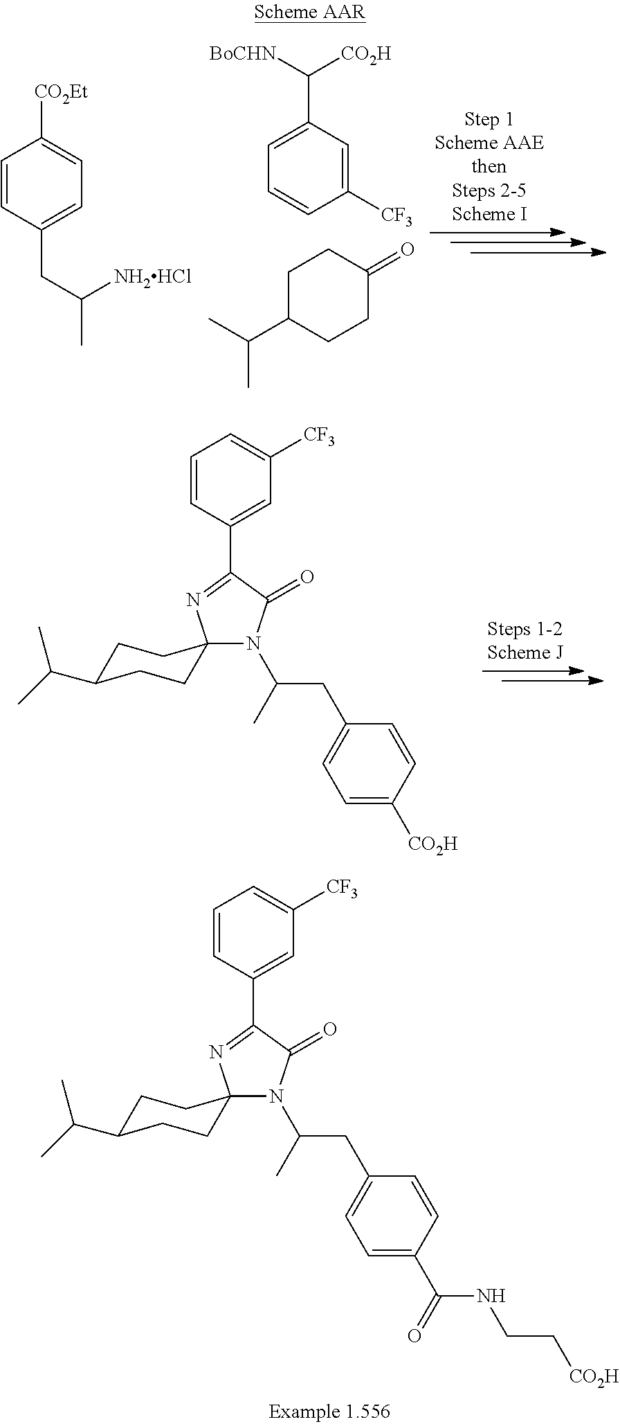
C1=CC(CC([NH2HCl])C)=CC=C1[CO2Et].C1(C([CO2H])[BoCHN])=CC=CC([CF3])=C1.C1C(C(C)C)CCC(=O)C1.N1(C(C)CC2=CC=C([CO2H])C=C2)C(=O)C(C2=CC([CF3])=CC=C2)=NC12CCC(C(C)C)CC2.N1(C(C)CC2=CC=C(C(NCC[CO2H])=O)C=C2)C(=O)C(C2=CC([CF3])=CC=C2)=NC12CCC(C(C)C)CC2
